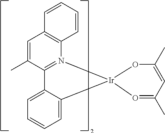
C1=C(C)C2=N(C3=C1C=CC=C3)[Ir]1(OC(C)=CC(C)=O1)C1=CC=CC=C21
